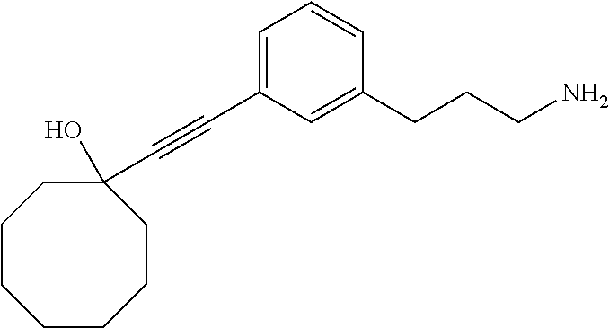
C(#CC1=CC=CC(CCCN)=C1)C1(O)CCCCCCC1
